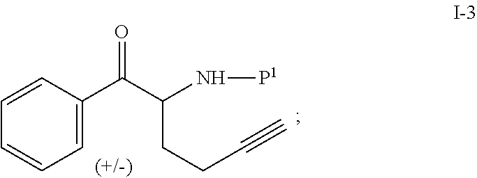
C1=C(C(C(N[P1])CCC#C)=O)C=CC=C1
